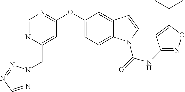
C1=NC(CN2N=CN=N2)=CC(OC2=CC=C3C(=C2)C=CN3C(=O)NC2=NOC(C(C)C)=C2)=N1
